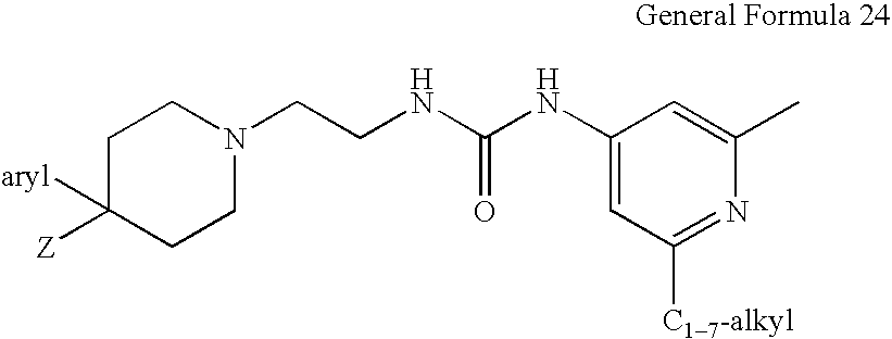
C1C([Z])([aryl])CCN(CCNC(NC2=CC([C17-alkyl])=NC(C)=C2)=O)C1
